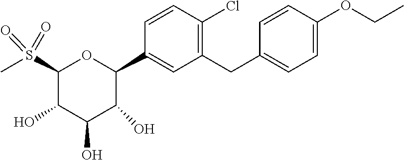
C1(S(=O)(=O)C)C(O)C(O)C(O)C(C2=CC(CC3=CC=C(OCC)C=C3)=C(Cl)C=C2)O1
